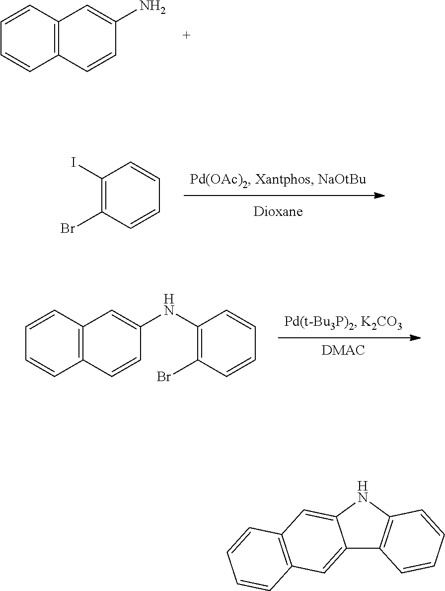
C1=CC2=C(C=C1)C=C(N)C=C2.C1(I)=C(Br)C=CC=C1.C12=CC3=C(C=C1NC1=C2C=CC=C1)C=CC=C3.[DMAC].C1(NC2=CC3=C(C=CC=C3)C=C2)=C(Br)C=CC=C1
